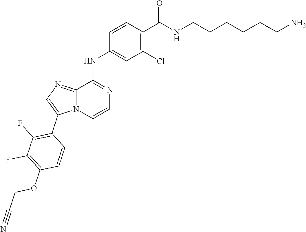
C1=CN2C(=NC=C2C2=C(F)C(F)=C(OCC#N)C=C2)C(NC2=CC(Cl)=C(C(NCCCCCCN)=O)C=C2)=N1
